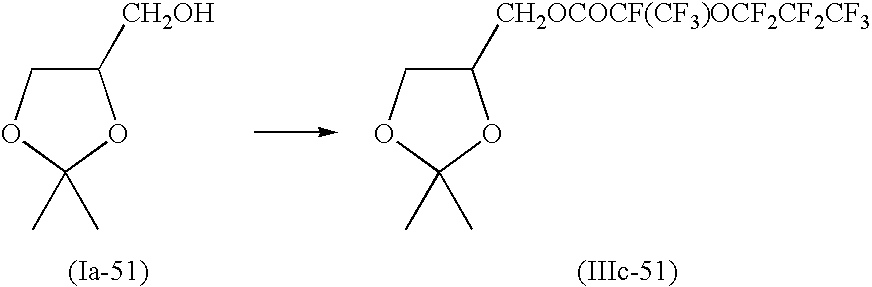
C1([CH2OH])COC(C)(C)O1.C1([CH2OCOCF(CF3)OCF2CF2CF3])COC(C)(C)O1
